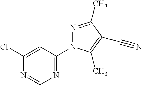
C1(Cl)=CC(N2N=C(C)C(C#N)=C2C)=NC=N1
